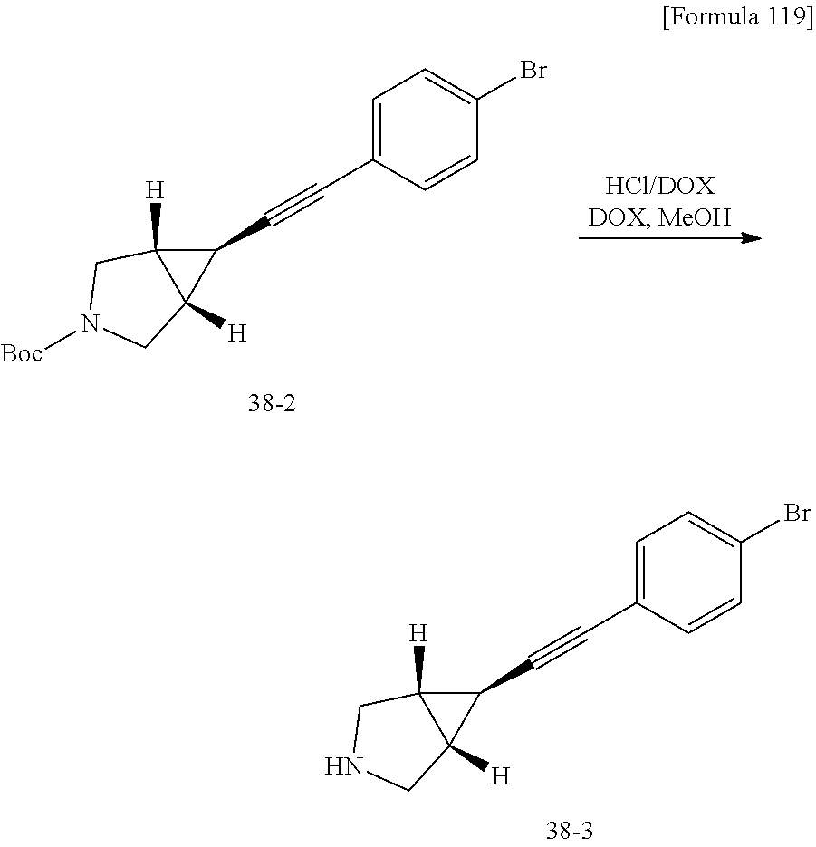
C1=C(C#CC2C3([H])C2([H])CNC3)C=CC(Br)=C1.C1=C(C#CC2C3([H])C2([H])CN([Boc])C3)C=CC(Br)=C1
